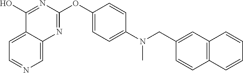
C12=CC=NC=C1N=C(OC1=CC=C(N(CC3=CC4=C(C=C3)C=CC=C4)C)C=C1)N=C2O
